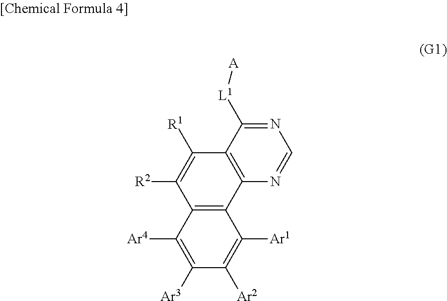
N1=C([L1][A])C2=C(N=C1)C1=C(C([R2])=C2[R1])C([Ar4])=C([Ar3])C([Ar2])=C1[Ar1]
